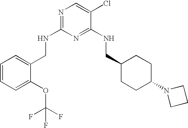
C1(CNC2=NC=C(Cl)C(NCC3CCC(N4CCC4)CC3)=N2)=CC=CC=C1OC(F)(F)F
